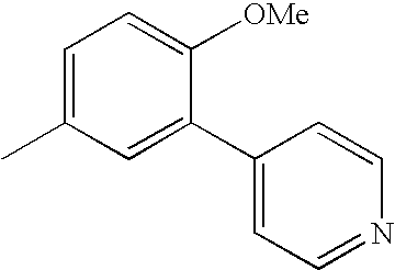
C1=C(C2=CC=NC=C2)C([OMe])=CC=C1C
